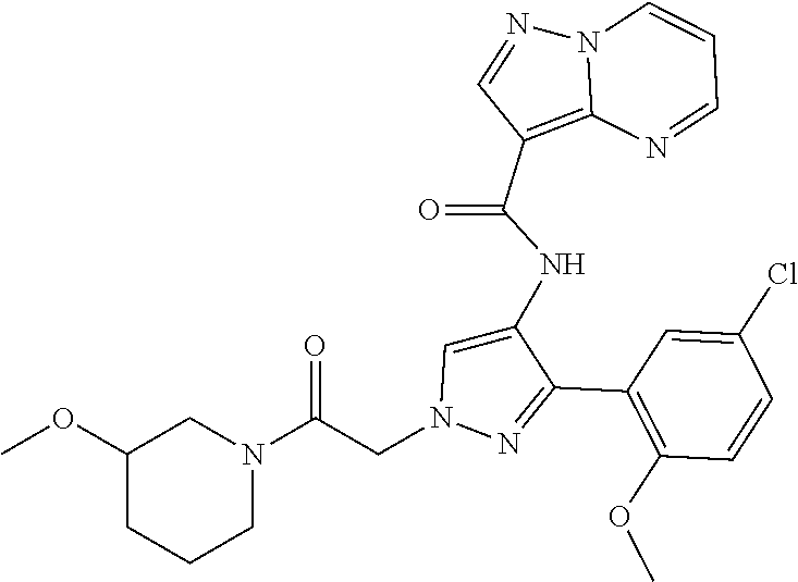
C1(C2=NN(CC(N3CC(OC)CCC3)=O)C=C2NC(C2=C3N(N=C2)C=CC=N3)=O)=C(OC)C=CC(Cl)=C1
